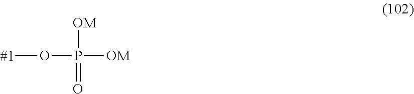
[#1]OP([OM])(=O)[OM]
